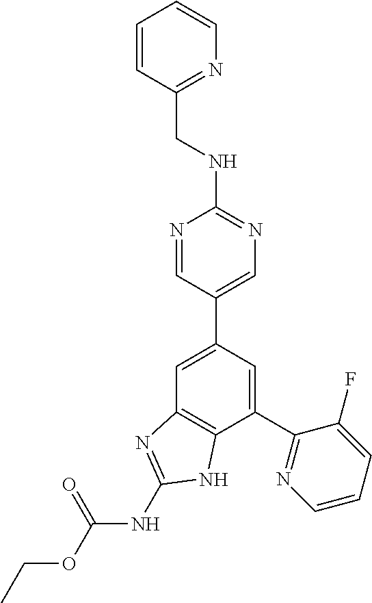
C1(C2=NC=CC=C2F)=CC(C2=CN=C(NCC3=NC=CC=C3)N=C2)=CC2=C1NC(NC(OCC)=O)=N2
